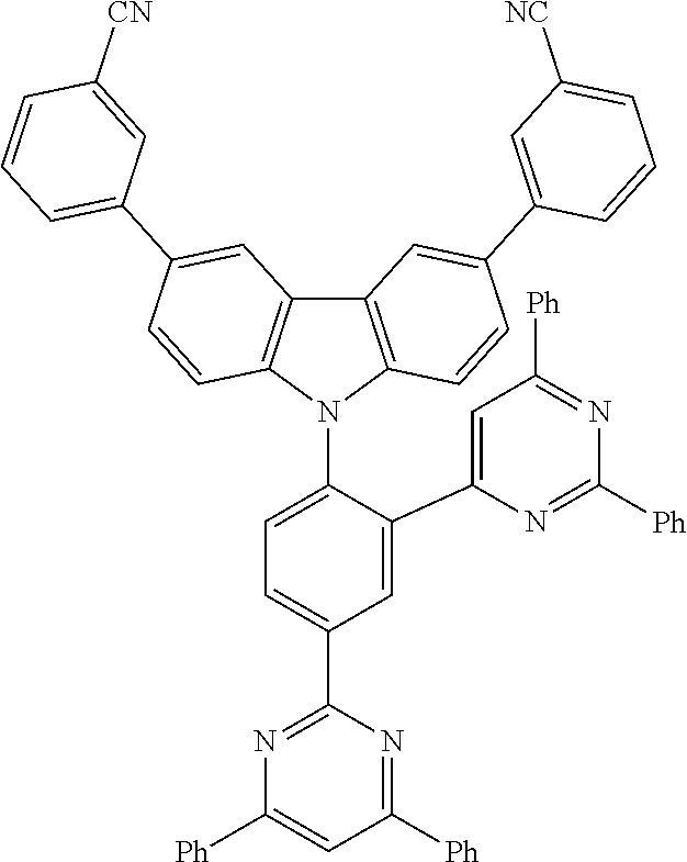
C1=C(C2=CC([Ph])=NC([Ph])=N2)C(N2C3=C(C4=C2C=CC(C2=CC=CC([CN])=C2)=C4)C=C(C2=CC([NC])=CC=C2)C=C3)=CC=C1C1=NC([Ph])=CC([Ph])=N1
